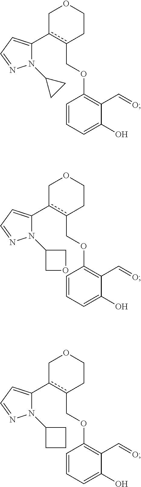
c1(COC2=C(C=O)C(O)=CC=C2)c(C2=CC=NN2C2CC2)COCC1.c1(COC2=C(C=O)C(O)=CC=C2)c(C2=CC=NN2C2COC2)COCC1.c1(COC2=C(C=O)C(O)=CC=C2)c(C2=CC=NN2C2CCC2)COCC1
